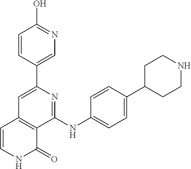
C1(C2=CC3=C(C(NC4=CC=C(C5CCNCC5)C=C4)=N2)C(=O)NC=C3)=CN=C(O)C=C1
